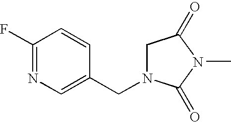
C1(F)=NC=C(CN2CC(=O)N(C)C2=O)C=C1
